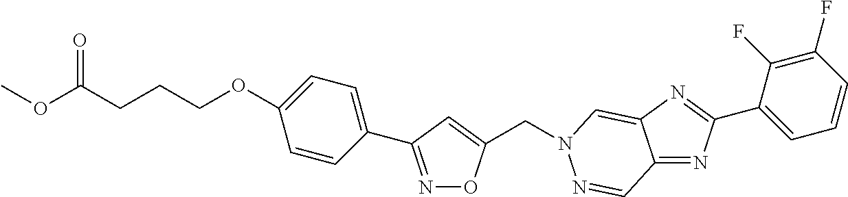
C(N1N=CC2=NC(C3=CC=CC(F)=C3F)=NC2=C1)C1=CC(C2=CC=C(OCCCC(OC)=O)C=C2)=NO1
